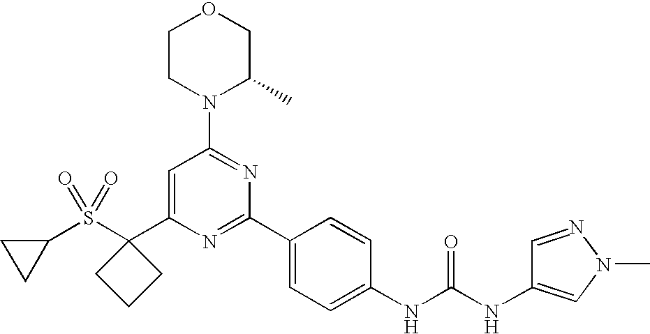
C1(S(C2(C3=CC(N4C(C)COCC4)=NC(C4=CC=C(NC(=O)NC5=CN(C)N=C5)C=C4)=N3)CCC2)(=O)=O)CC1
